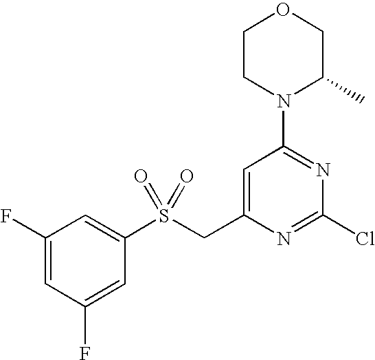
C1(S(CC2=CC(N3C(C)COCC3)=NC(Cl)=N2)(=O)=O)=CC(F)=CC(F)=C1
